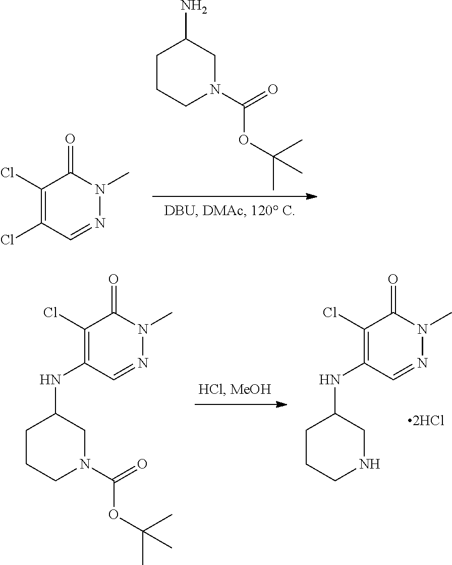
C1(Cl)=C(Cl)C=NN(C)C1=O.C1CCN(C(OC(C)(C)C)=O)CC1N.C1CCN(C(OC(C)(C)C)=O)CC1NC1=C(Cl)C(=O)N(C)N=C1.C1CCNCC1NC1=C(Cl)C(=O)N(C)N=C1
